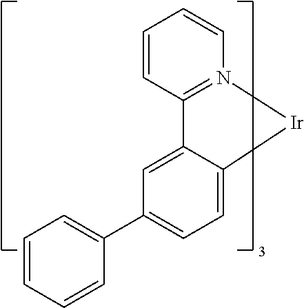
C1=CC=CC(C2=CC=C3C(=C2)C2=N([Ir]3)C=CC=C2)=C1
